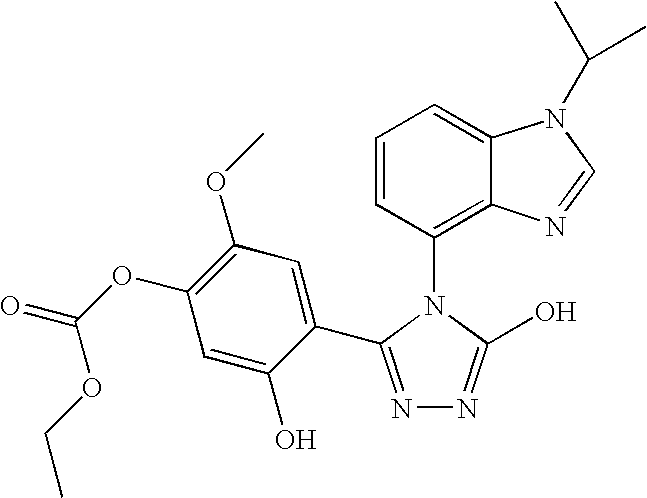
C1=CC(N2C(O)=NN=C2C2=CC(OC)=C(OC(=O)OCC)C=C2O)=C2C(=C1)N(C(C)C)C=N2
